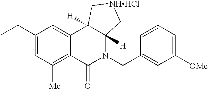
C1(CC)=CC([Me])=C2C(=C1)C1([H])C([H])(N(CC3=CC([OMe])=CC=C3)C2=O)C[NHHCl]C1
